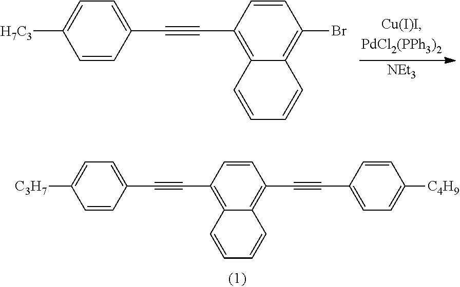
[NEt3].C1=CC(C#CC2=CC=C([H7C3])C=C2)=C2C(=C1Br)C=CC=C2.C1=CC(C#CC2=CC=C([C3H7])C=C2)=C2C(=C1C#CC1=CC=C([C4H9])C=C1)C=CC=C2
